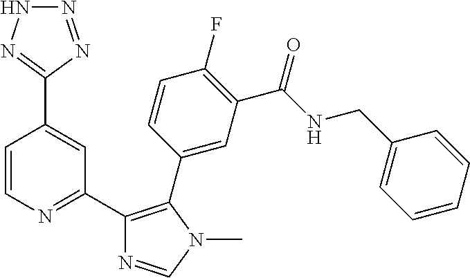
C1=CN=C(C2=C(C3=CC(C(NCC4=CC=CC=C4)=O)=C(F)C=C3)N(C)C=N2)C=C1C1=NNN=N1
